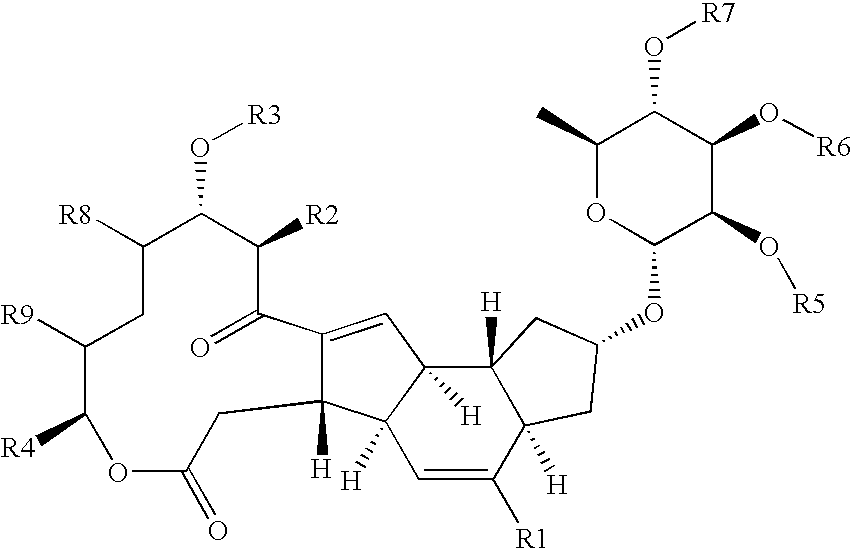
C12([H])C(=CC3([H])C1([H])C=C([R1])C1([H])C3([H])CC(OC3C(O[R5])C(O[R6])C(O[R7])C(C)O3)C1)C(=O)C([R2])C(O[R3])C([R8])CC([R9])C([R4])OC(=O)C2
